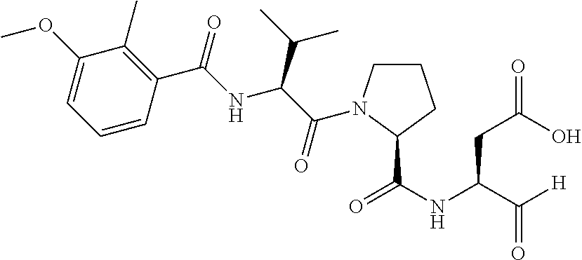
C1(OC)=CC=CC(C(=O)NC(C(C)C)C(=O)N2CCCC2C(NC(C([H])=O)CC(O)=O)=O)=C1C
